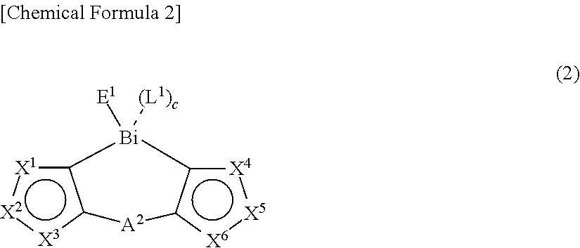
[Bi]1([E1])([(L1)c])c2[X1]:[X2]:[X3]c2[A2]c2c1[X4]:[X5]:[X6]2
